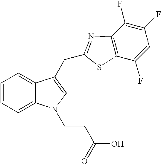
C1=CC=C2C(=C1)C(CC1=NC3=C(C(F)=CC(F)=C3F)S1)=CN2CCC(O)=O
